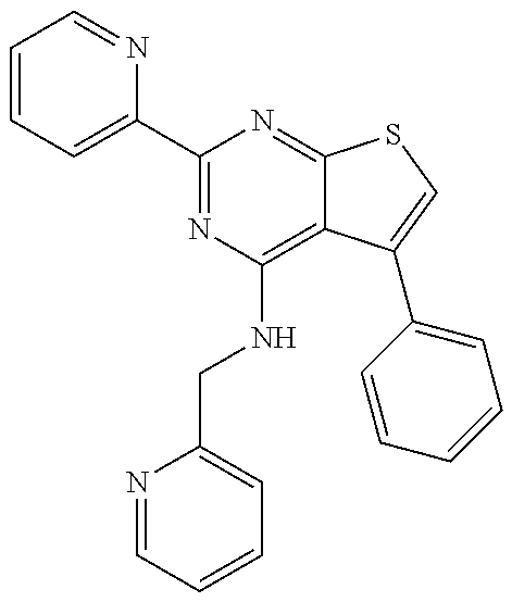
C1=CC=C(C2=NC(NCC3=CC=CC=N3)=C3C(=N2)SC=C3C2=CC=CC=C2)N=C1
